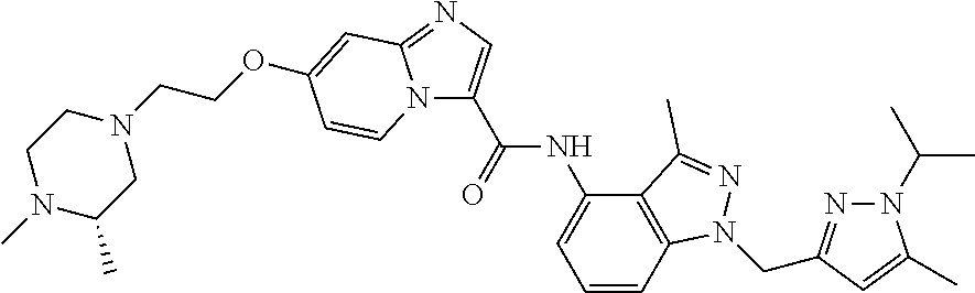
N12C(C(NC3=CC=CC4=C3C(C)=NN4CC3=NN(C(C)C)C(C)=C3)=O)=CN=C1C=C(OCCN1CCN(C)C(C)C1)C=C2
